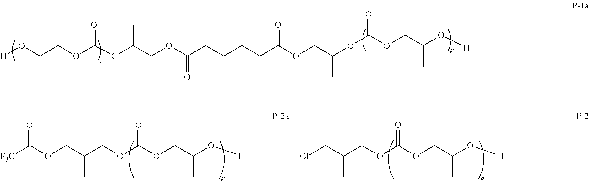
[H]OC(COC(OC(COC(CCCCC(OCC(OC(=O)OCC(O[H])C)C)=O)=O)C)=O)C.[F3C]C(OCC(COC(OCC(O[H])C)=O)C)=O.ClCC(COC(OCC(O[H])C)=O)C
